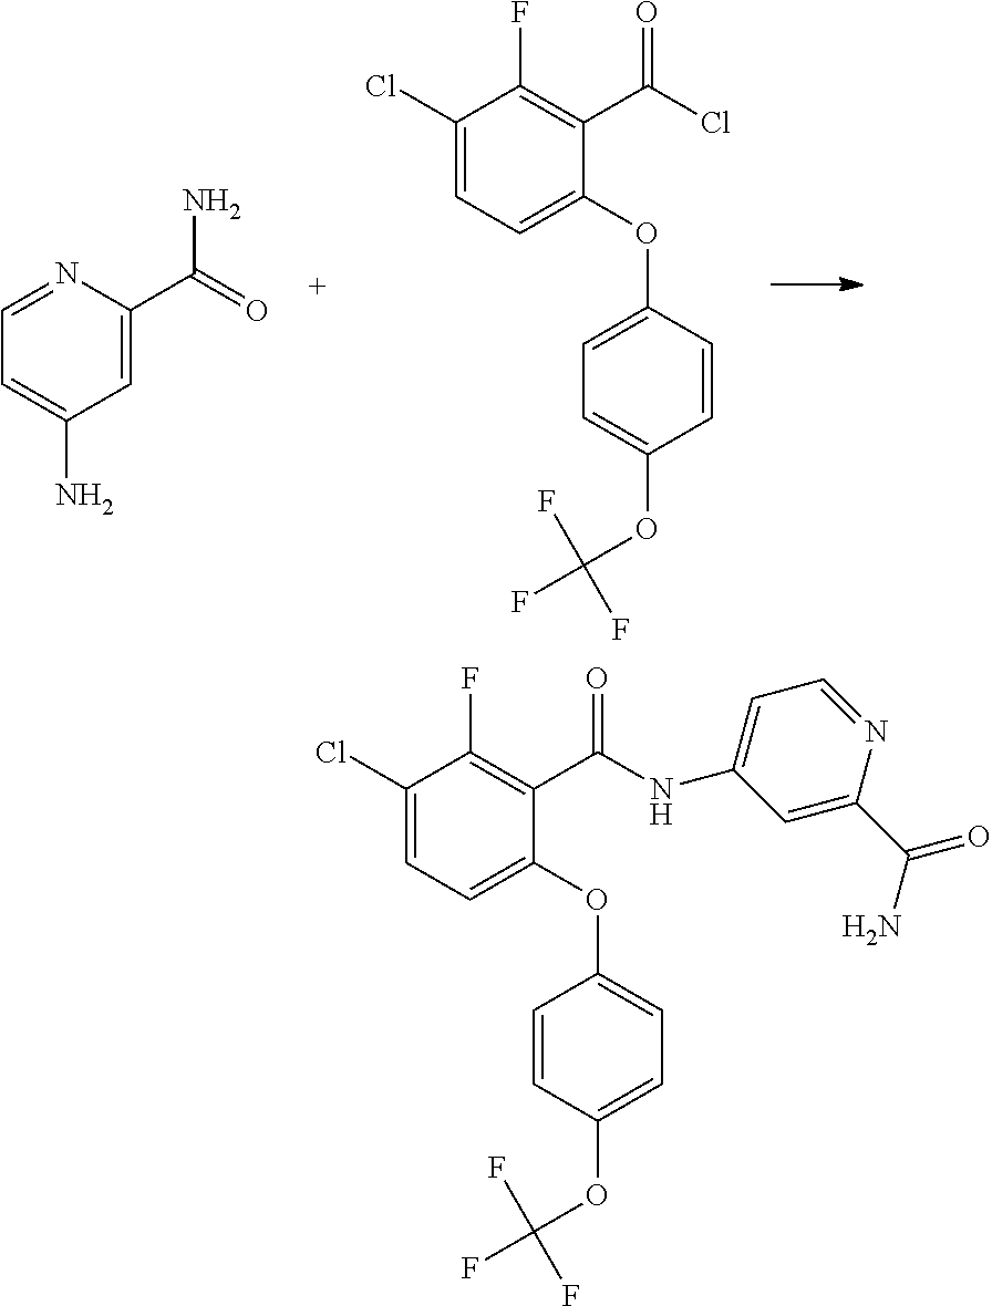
C1=CC(OC(F)(F)F)=CC=C1OC1=CC=C(Cl)C(F)=C1C(NC1=CC=NC(C(N)=O)=C1)=O.C1=C(OC2=CC=C(Cl)C(F)=C2C(Cl)=O)C=CC(OC(F)(F)F)=C1.C1=C(C(=O)N)N=CC=C1N
